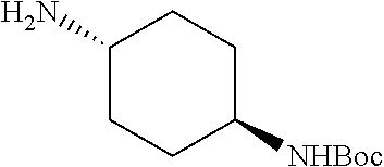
C1(N)CCC([NHBoc])CC1
